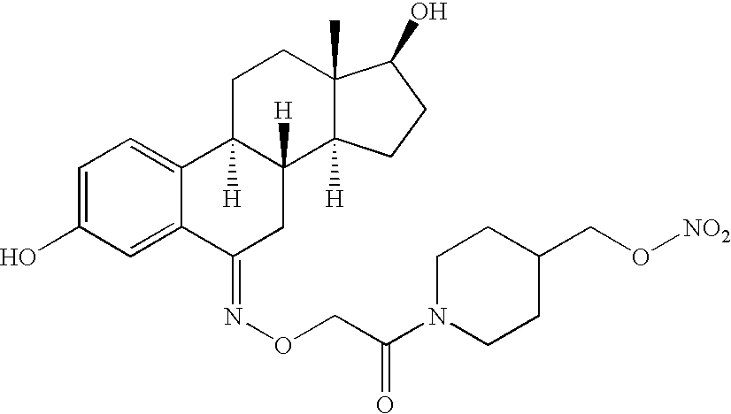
C1=C2C(=CC=C1O)C1([H])C([H])(CC2=NOCC(N2CCC(CO[NO2])CC2)=O)C2([H])C(C)(CC1)C(O)CC2
